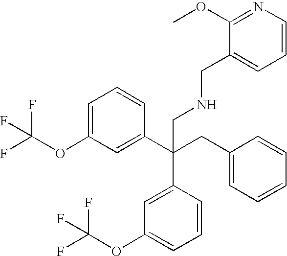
C1=C(OC(F)(F)F)C=C(C(CC2=CC=CC=C2)(CNCC2=CC=CN=C2OC)C2=CC(OC(F)(F)F)=CC=C2)C=C1
